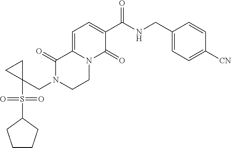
C1(C(NCC2=CC=C([CN])C=C2)=O)=CC=C2N(C1=O)CCN(CC1(S(C3CCCC3)(=O)=O)CC1)C2=O
